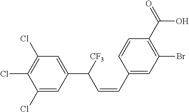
C1(Cl)=C(Cl)C=C(C(C=CC2=CC(Br)=C(C(O)=O)C=C2)[CF3])C=C1Cl
